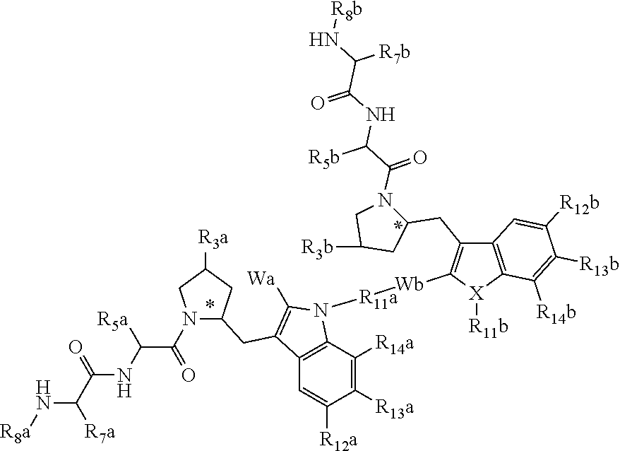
C1C(CC2=C([Wb][R11a]N3C4=C(C=C([R12a])C([R13a])=C4[R14a])C(CC4N(C(=O)C(NC(C(N[R8a])[R7a])=O)[R5a])CC([R3a])C4)=C3[Wa])[X]([R11b])C3=C2C=C([R12b])C([R13b])=C3[R14b])N(C(C([R5b])NC(=O)C(N[R8b])[R7b])=O)CC1[R3b]
